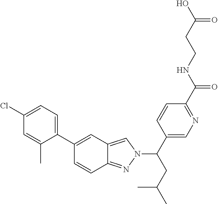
C1=C(C2=CC3=CN(C(CC(C)C)C4=CN=C(C(NCCC(O)=O)=O)C=C4)N=C3C=C2)C(C)=CC(Cl)=C1
